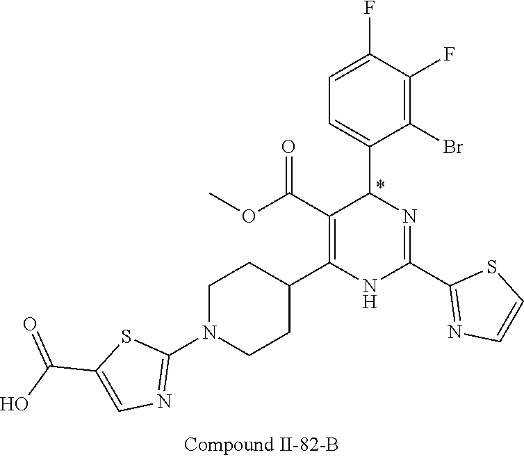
C1(F)=C(Br)C(C2N=C(C3=NC=CS3)NC(C3CCN(C4=NC=C(C(O)=O)S4)CC3)=C2C(OC)=O)=CC=C1F
